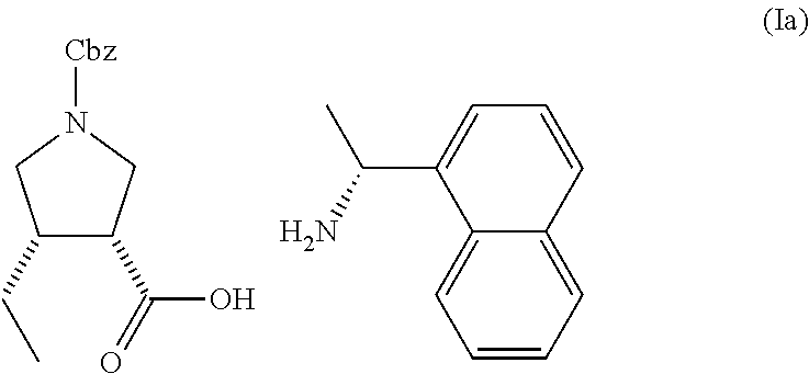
C1(CC)C(C(=O)O)CN([Cbz])C1.C1=CC=C2C(=C1)C(C(N)C)=CC=C2
